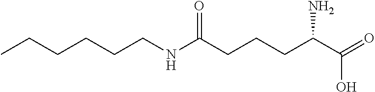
C(CNC(CCCC(C(=O)O)N)=O)CCCC
